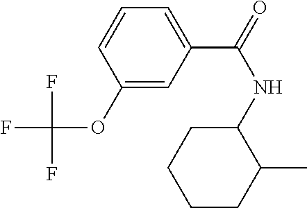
C1=CC(OC(F)(F)F)=CC(C(=O)NC2C(C)CCCC2)=C1
